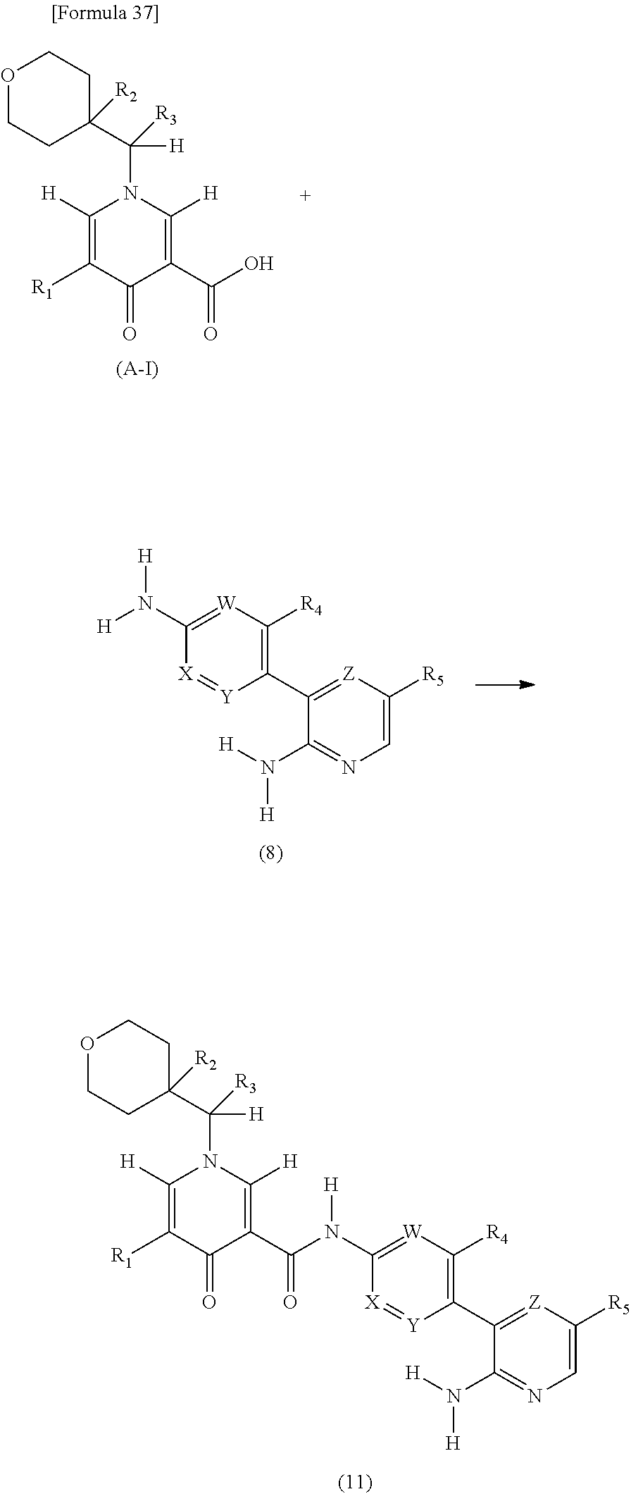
C1(N([H])[H])=NC=C([R5])[Z]=C1C1=C([R4])[W]=C(N(C(C2=C([H])N(C(C3([R2])CCOCC3)([R3])[H])C([H])=C([R1])C2=O)=O)[H])[X]=[Y]1.OC(C1=C([H])N(C(C2([R2])CCOCC2)([R3])[H])C([H])=C([R1])C1=O)=O.[(A-I)].C1(N([H])[H])=NC=C([R5])[Z]=C1C1=C([R4])[W]=C(N([H])[H])[X]=[Y]1
